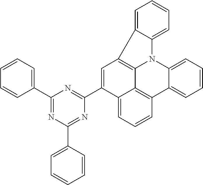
C12=CC=CC3=C1C1=C(C=C2C2=NC(C4=CC=CC=C4)=NC(C4=CC=CC=C4)=N2)C2=CC=CC=C2N1C1=CC=CC=C31
